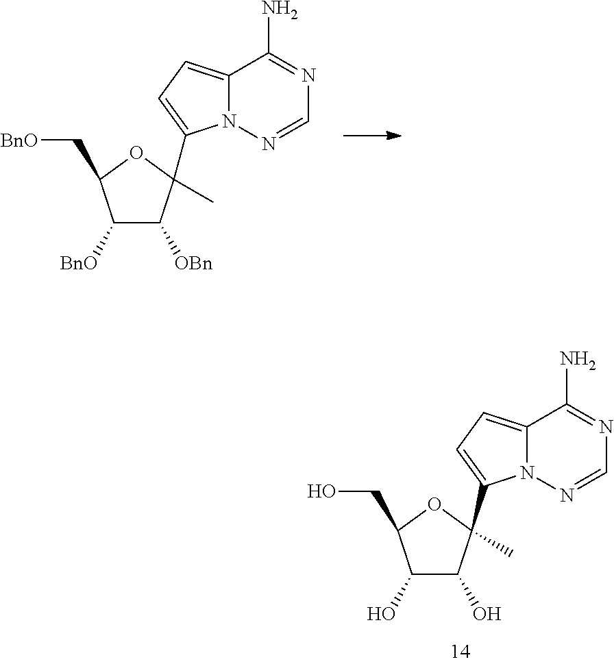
C1(O)C(O)C(C)(C2=CC=C3N2N=CN=C3N)OC1CO.C1([BnO])C([OBn])C(C)(C2=CC=C3N2N=CN=C3N)OC1C[BnO]
